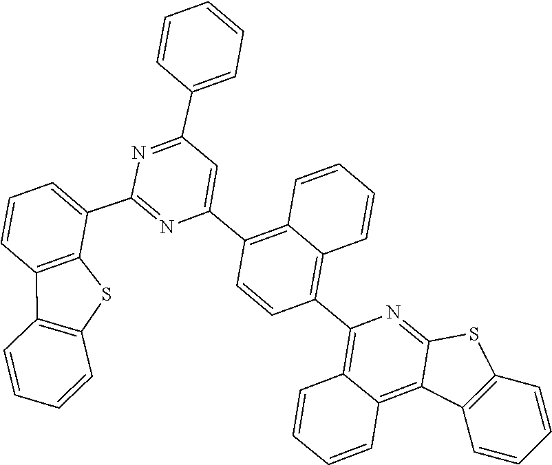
C1(C2=CC=CC3=C2SC2=C3C=CC=C2)=NC(C2=C3C=CC=CC3=C(C3=C4C(=C5C(=N3)SC3=C5C=CC=C3)C=CC=C4)C=C2)=CC(C2=CC=CC=C2)=N1
